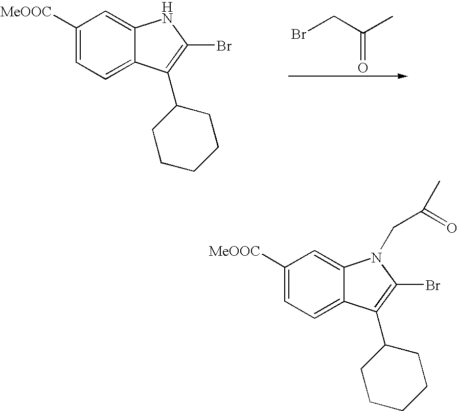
BrCC(C)=O.C1([MeOOC])=CC=C2C(=C1)NC(Br)=C2C1CCCCC1.C1([MeOOC])=CC=C2C(=C1)N(CC(=O)C)C(Br)=C2C1CCCCC1
